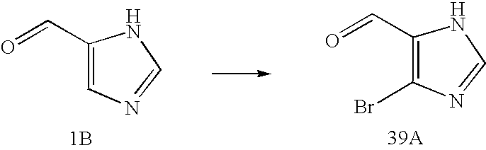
N1=CNC(C=O)=C1.[1B].N1=CNC(C=O)=C1Br.[39A]
